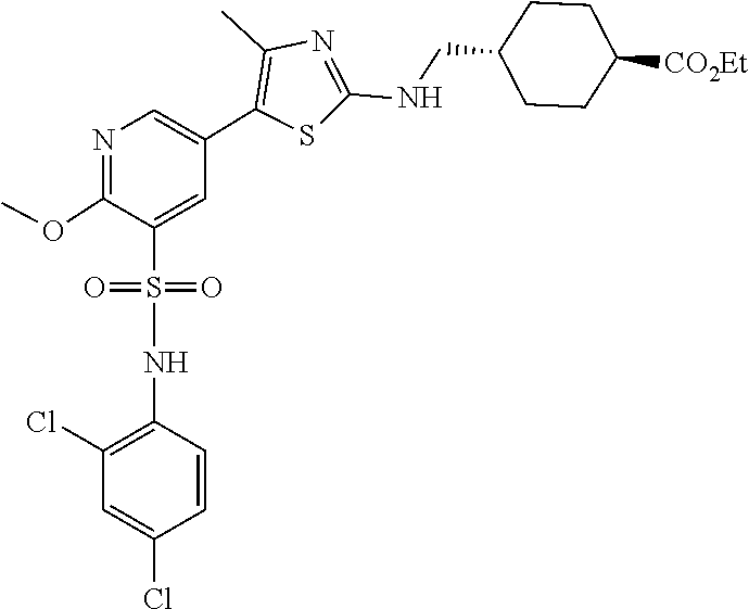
O(C)C1=NC=C(C2=C(C)N=C(NCC3CCC([CO2Et])CC3)S2)C=C1S(NC1=C(Cl)C=C(Cl)C=C1)(=O)=O
